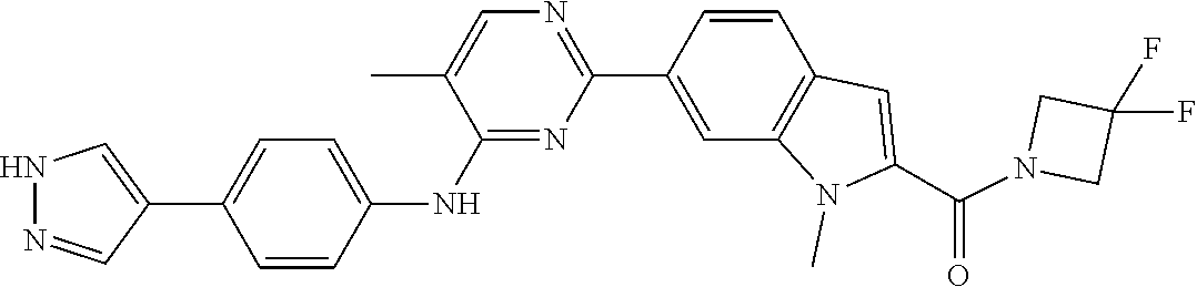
C1(F)(F)CN(C(C2=CC3=C(C=C(C4=NC=C(C)C(NC5=CC=C(C6=CNN=C6)C=C5)=N4)C=C3)N2C)=O)C1
